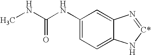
C1(NC(NC)=O)=CC=C2C(=C1)N=[C*]N2
